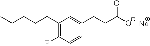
C1(F)=C(CCCCC)C=C(CCC([O-])=O)C=C1.[Na]
